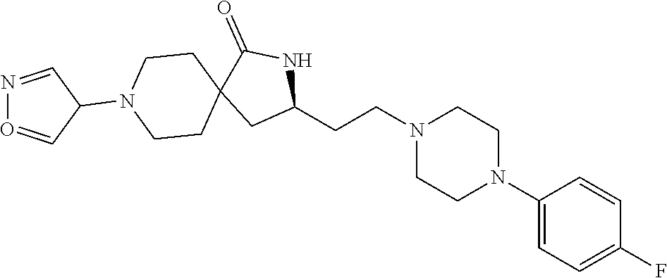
C1(N2CCN(CCC3NC(=O)C4(C3)CCN(C3C=ON=C3)CC4)CC2)=CC=C(F)C=C1
